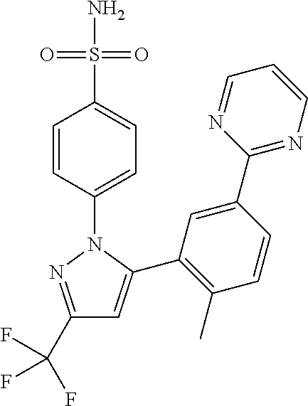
C1(C(F)(F)F)=NN(C2=CC=C(S(N)(=O)=O)C=C2)C(C2=C(C)C=CC(C3=NC=CC=N3)=C2)=C1
